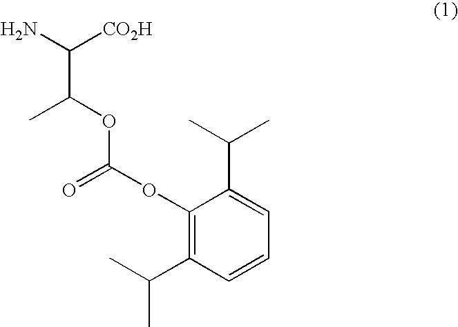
NC([CO2H])C(OC(OC1=C(C(C)C)C=CC=C1C(C)C)=O)C
